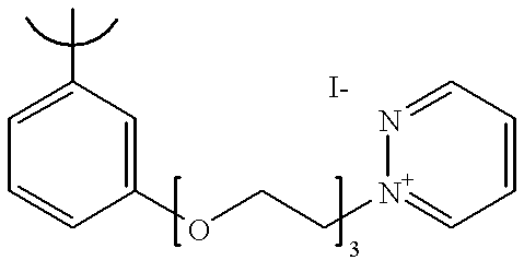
C1=C(C)C=C(OCC[N+]2=CC=CC=N2)C=C1
